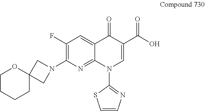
C12(CN(C3=C(F)C=C4C(=N3)N(C3=NC=CS3)C=C(C(O)=O)C4=O)C1)OCCCC2
